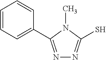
C1=CC=C(C2=NN=C(S)N2C)C=C1
